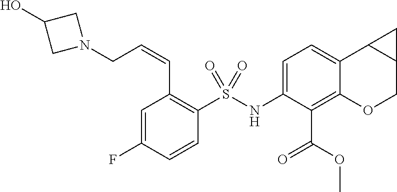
C1=C(NS(C2=C(C=CCN3CC(O)C3)C=C(F)C=C2)(=O)=O)C(C(OC)=O)=C2C(=C1)C1C(CO2)C1
